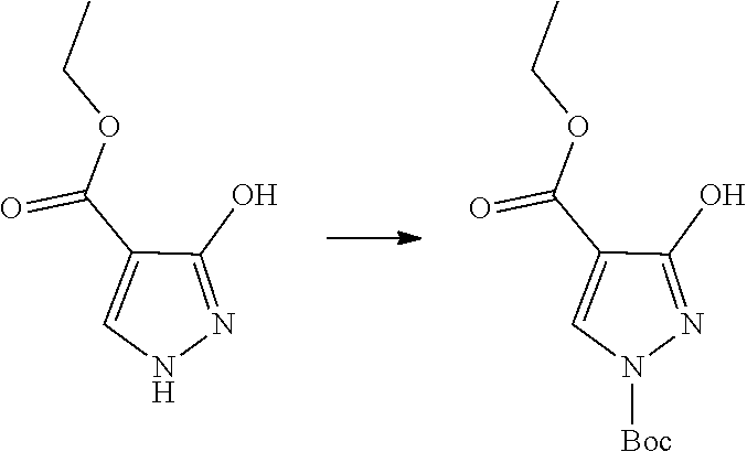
C1(O)=NNC=C1C(OCC)=O.C1(O)=NN([Boc])C=C1C(OCC)=O
